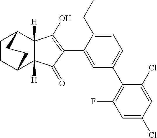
C1=C(C2=C(O)C3([H])C([H])(C2=O)C2CCC3CC2)C(CC)=CC=C1C1=C(F)C=C(Cl)C=C1Cl
